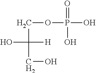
C(OP(=O)(O)O)C([H])(O)CO
